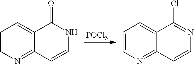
C1=CN=C2C(=C1)C(=O)NC=C2.C1=CN=C2C(=C1)C(Cl)=NC=C2.[POCl3]
